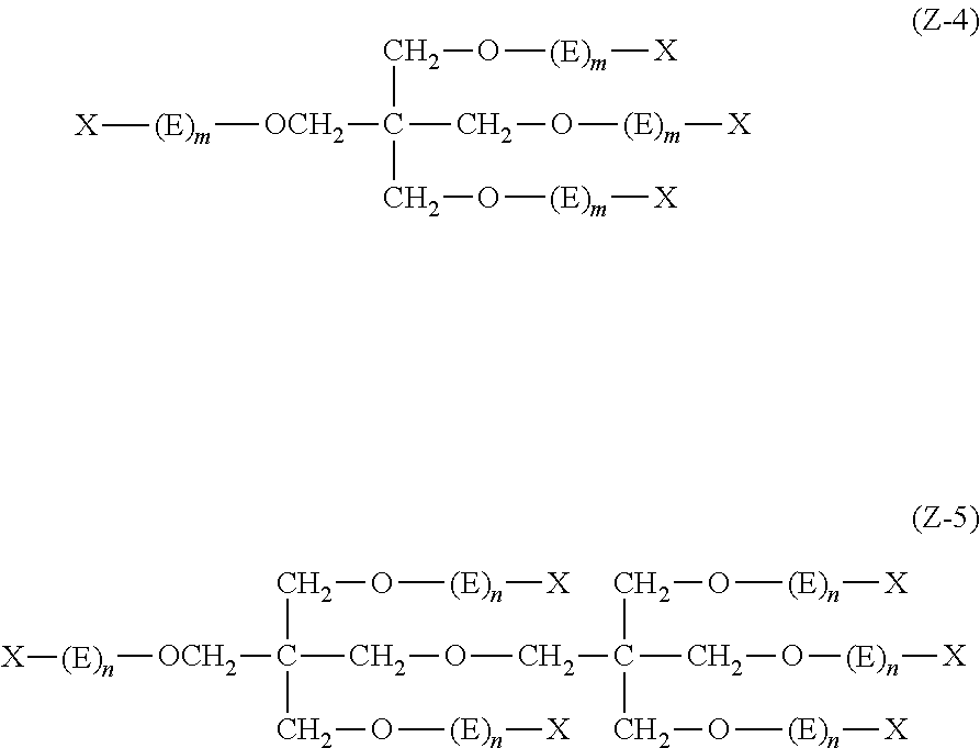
[(E)n]([OCH2]C(CO[(E)n][X])(CO[(E)n][X])COCC(CO[(E)n][X])(CO[(E)n][X])CO[(E)n][X])[X].[(E)m]([OCH2]C(CO[(E)m][X])(CO[(E)m][X])CO[(E)m][X])[X]
